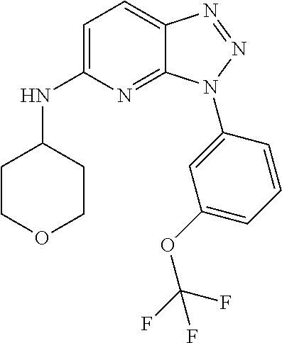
C1=C(NC2CCOCC2)N=C2C(=C1)N=NN2C1=CC(OC(F)(F)F)=CC=C1
